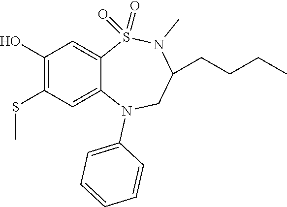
C1(O)=C(SC)C=C2C(=C1)S(=O)(=O)N(C)C(CCCC)CN2C1=CC=CC=C1
